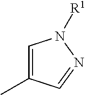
C1=C(C)C=NN1[R1]
